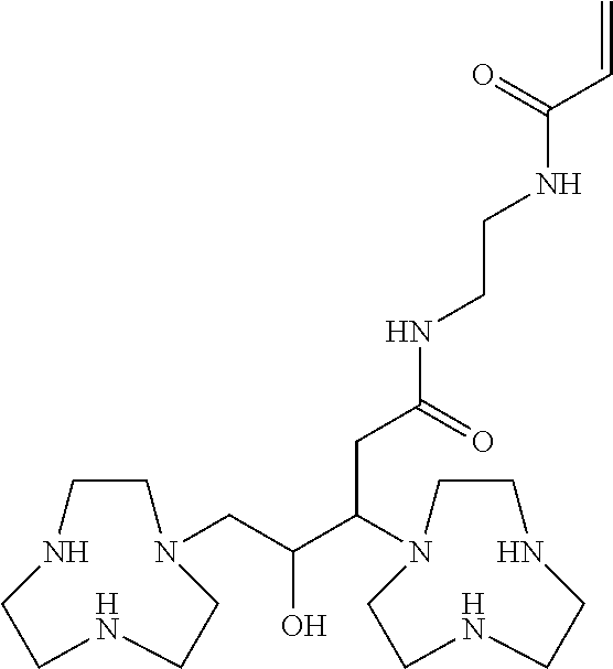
N1(CC(C(CC(=O)NCCNC(=O)C=C)N2CCNCCNCC2)O)CCNCCNCC1
